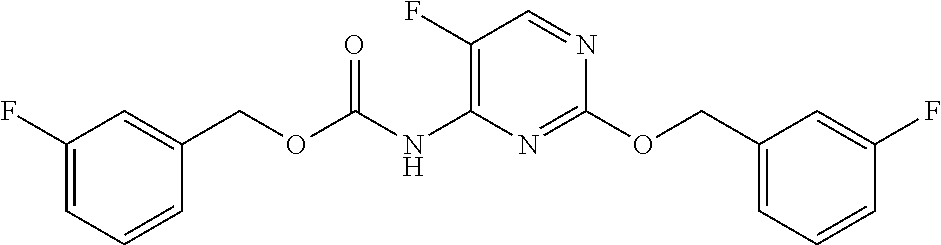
C1(F)=C(NC(OCC2=CC(F)=CC=C2)=O)N=C(OCC2=CC=CC(F)=C2)N=C1
